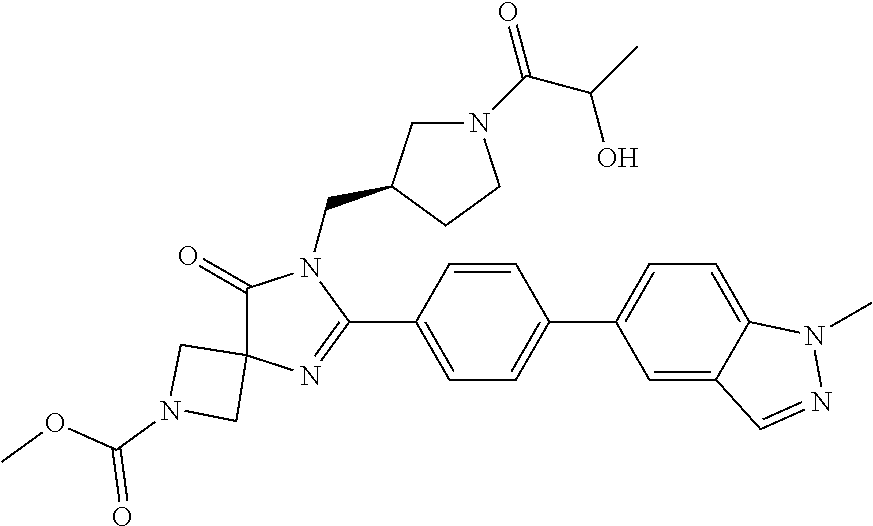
C1(=O)C2(N=C(C3=CC=C(C4=CC=C5C(=C4)C=NN5C)C=C3)N1CC1CN(C(C(C)O)=O)CC1)CN(C(OC)=O)C2
